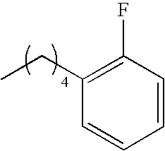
CCC1=C(F)C=CC=C1
